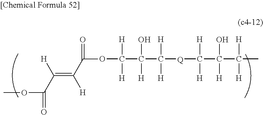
COC(C([H])=C([H])C(OC([H])([H])C(O)([H])C([H])([H])[Q]C([H])([H])C(O)([H])C([H])([H])C)=O)=O
